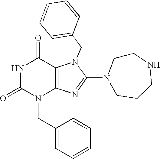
N1C(=O)N(CC2=CC=CC=C2)C2=C(C1=O)N(CC1=CC=CC=C1)C(N1CCCNCC1)=N2
